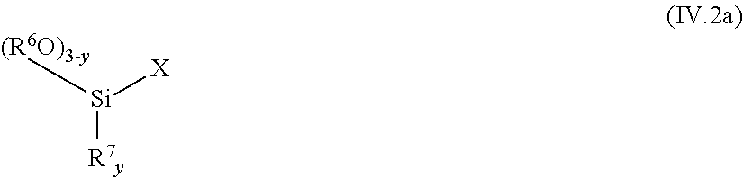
[Si]([(R6O)3-y])([X])[R7y]
